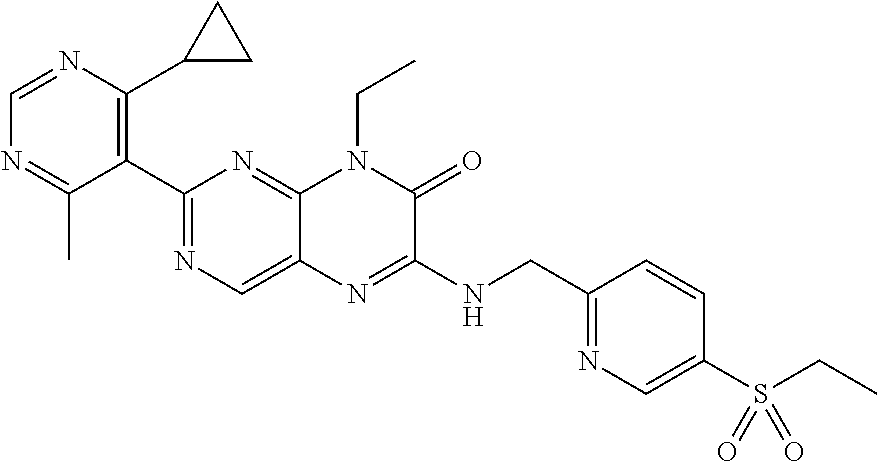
C1=NC(C2CC2)=C(C2=NC=C3C(=N2)N(CC)C(=O)C(NCC2=NC=C(S(CC)(=O)=O)C=C2)=N3)C(C)=N1
